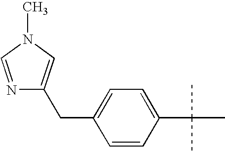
C1=C(C(C)(C)C)C=CC(CC2=CN(C)C=N2)=C1
